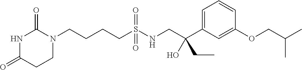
N1C(=O)CCN(CCCCS(NCC(C2=CC=CC(OCC(C)C)=C2)(CC)O)(=O)=O)C1=O
